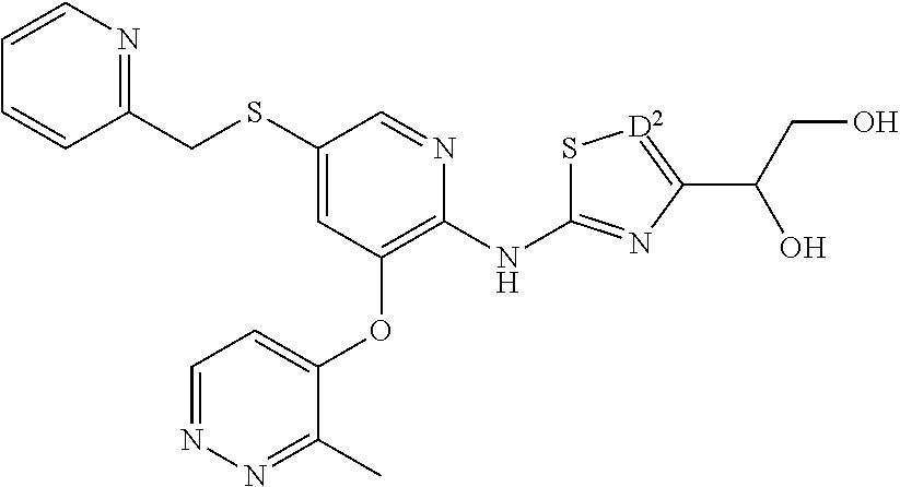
C(C1=NC=CC=C1)SC1=CC(OC2=CC=NN=C2C)=C(NC2=NC(C(CO)O)=[D2]S2)N=C1
